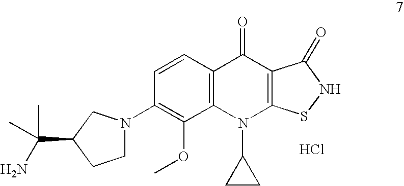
C12=C(C=CC(N3CCC(C(C)(N)C)C3)=C1OC)C(=O)C1=C(N2C2CC2)SNC1=O.Cl
